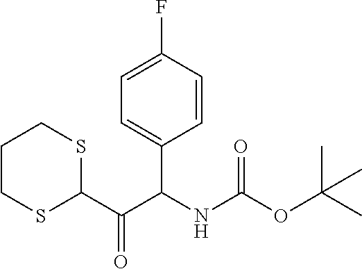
CC(OC(NC(C(C1SCCCS1)=O)C1=CC=C(F)C=C1)=O)(C)C
